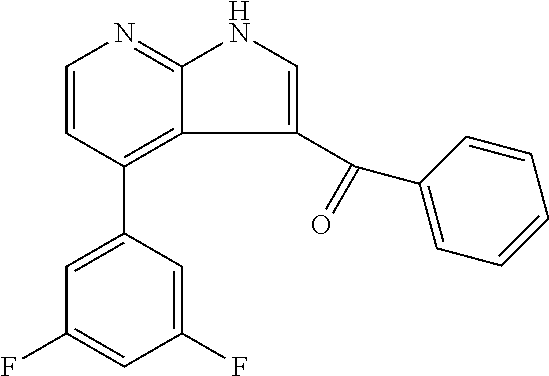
C1(F)=CC(C2=C3C(=NC=C2)NC=C3C(C2=CC=CC=C2)=O)=CC(F)=C1
